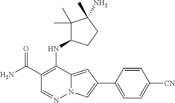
N12C(=CC(C3=CC=C([CN])C=C3)=C1)C(NC1C(C)(C)C(C)(N)CC1)=C(C(N)=O)C=N2
